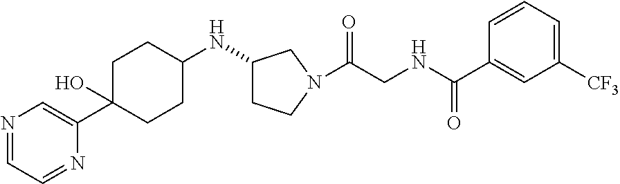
N1=CC=NC(C2(O)CCC(NC3CCN(C(CNC(C4=CC([CF3])=CC=C4)=O)=O)C3)CC2)=C1
